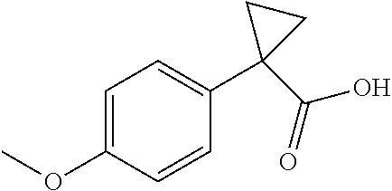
C1=C(OC)C=CC(C2(C(=O)O)CC2)=C1
